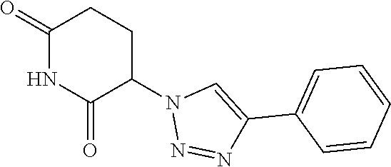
N1(C2C(=O)NC(=O)CC2)N=NC(C2=CC=CC=C2)=C1
